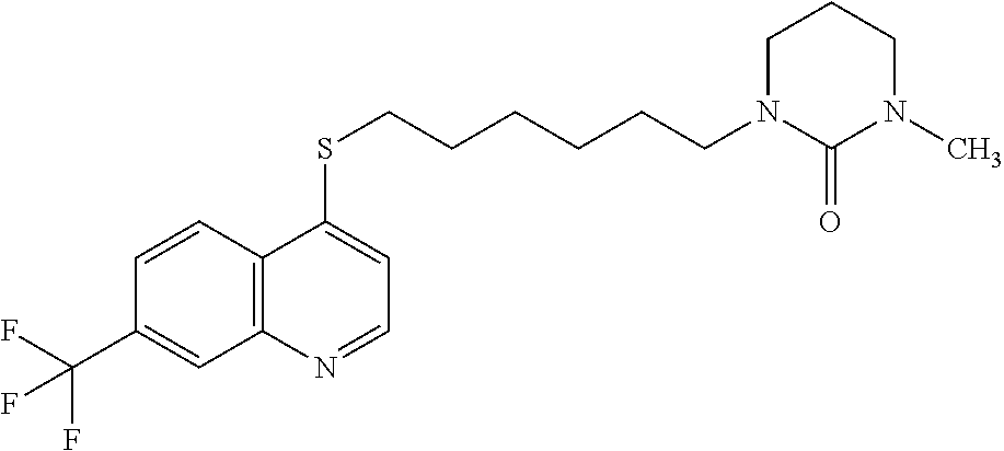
C12=C(C=CC(C(F)(F)F)=C1)C(SCCCCCCN1C(=O)N(C)CCC1)=CC=N2
